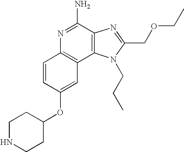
C1=CC(OC2CCNCC2)=CC2=C1N=C(N)C1=C2N(CCC)C(COCC)=N1
